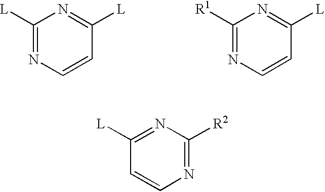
C1([L])=NC=CC([L])=N1.C1([R1])=NC=CC([L])=N1.C1([L])=NC([R2])=NC=C1
